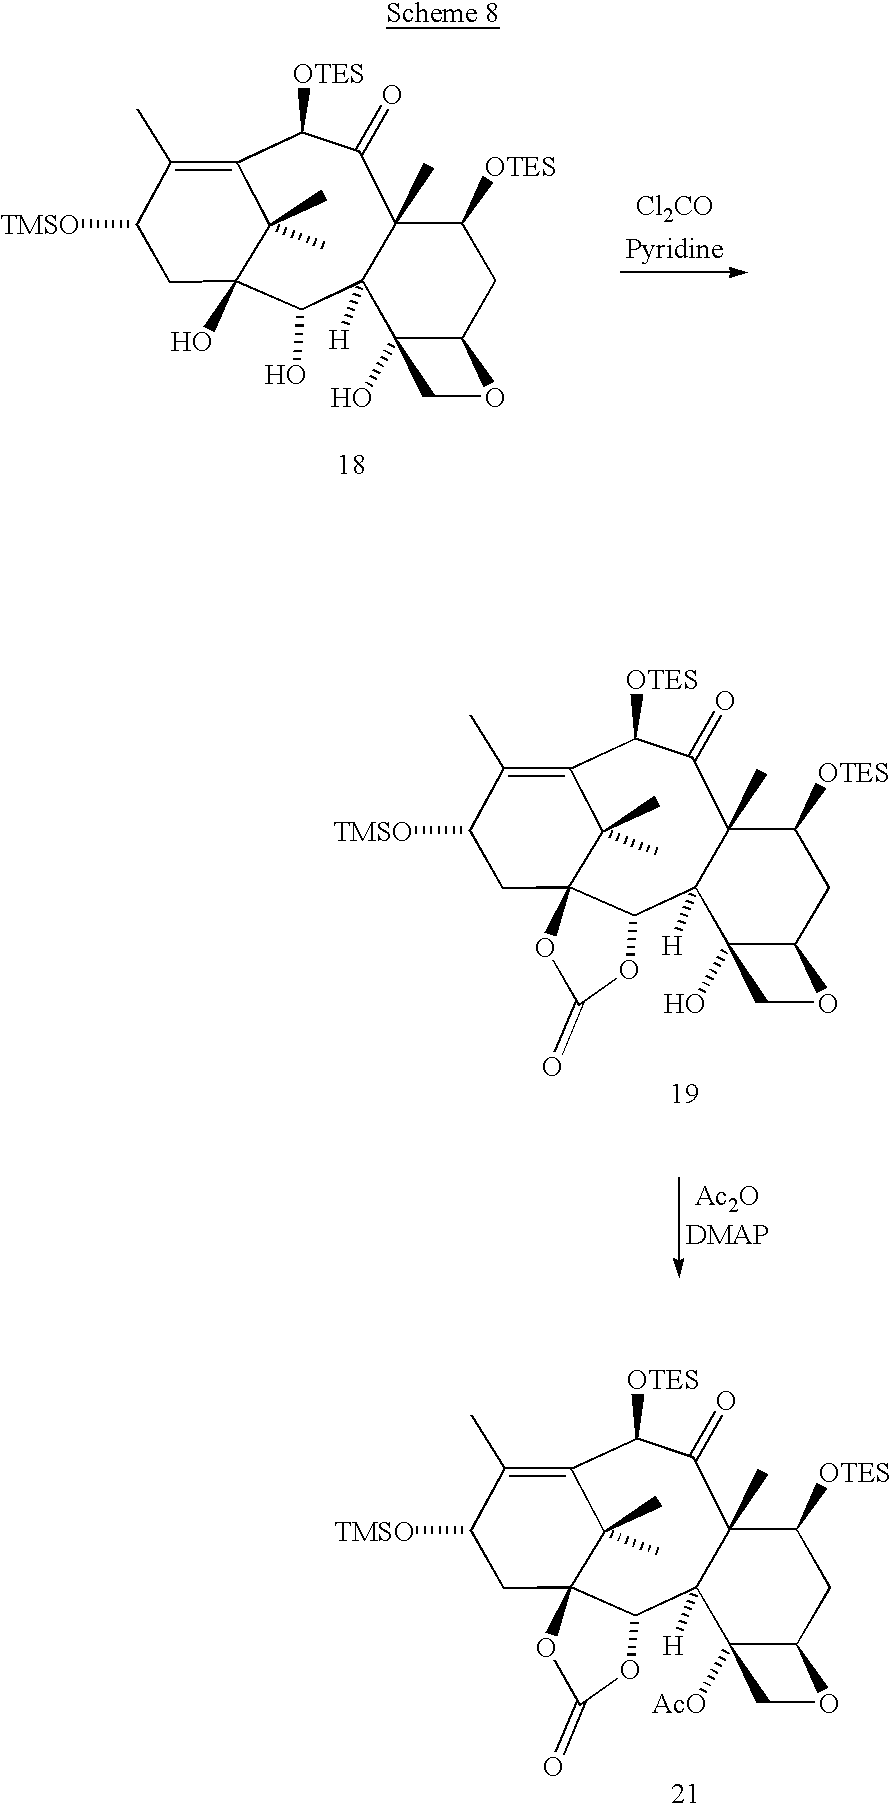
C12=C(C)C([TMSO])CC3(C1(C)C)C(C1([H])C(C)(C(=O)C2[OTES])C([OTES])CC2C1([AcO])CO2)OC(=O)O3.[Ac2O].C12=C(C)C([TMSO])CC3(C1(C)C)C(C1([H])C(C)(C(=O)C2[OTES])C([OTES])CC2C1(O)CO2)OC(=O)O3.[Cl2CO].[Pyridine].C12=C(C)C([TMSO])CC(O)(C1(C)C)C(O)C1([H])C(C)(C(=O)C2[OTES])C([OTES])CC2C1(O)CO2
